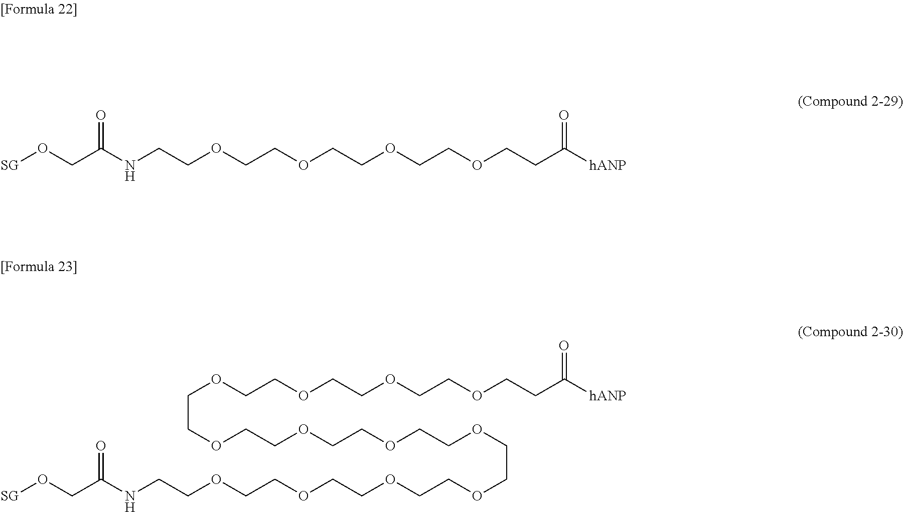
[SG]OCC(NCCOCCOCCOCCOCCC([hANP])=O)=O.[SG]OCC(NCCOCCOCCOCCOCCOCCOCCOCCOCCOCCOCCOCCOCCC([hANP])=O)=O
